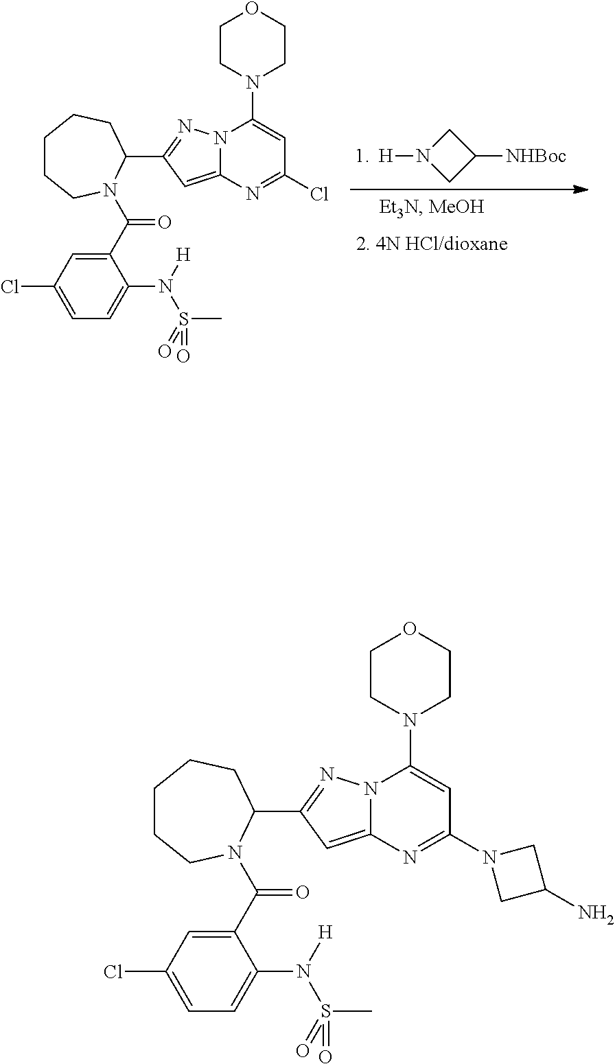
C1C([NHBoc])CN1[H].C1(C(=O)N2CCCCCC2C2=NN3C(=C2)N=C(Cl)C=C3N2CCOCC2)=CC(Cl)=CC=C1N(S(=O)(C)=O)[H].C1(C(=O)N2CCCCCC2C2=NN3C(=C2)N=C(N2CC(N)C2)C=C3N2CCOCC2)=CC(Cl)=CC=C1N(S(=O)(C)=O)[H]
